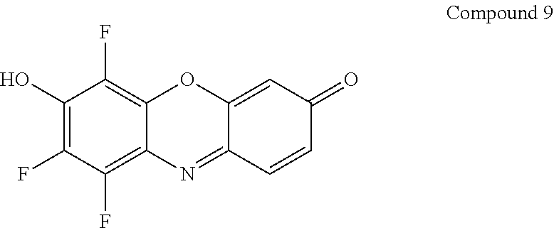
C1(O)=C(F)C(F)=C2C(=C1F)OC1=CC(=O)C=CC1=N2
